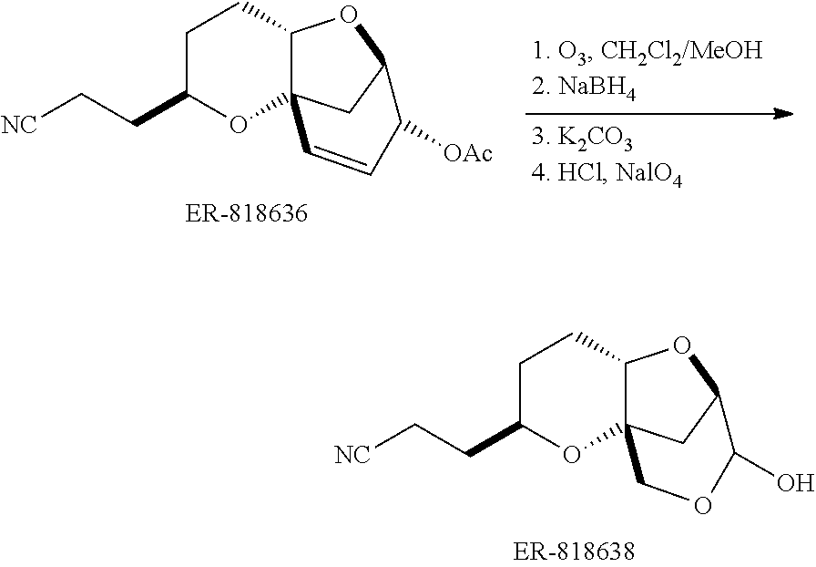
C1C(CC[NC])OC23C(C1)OC(C2)C(O)OC3.C1C(CC[NC])OC23C(C1)OC(C2)C([OAc])C=C3
